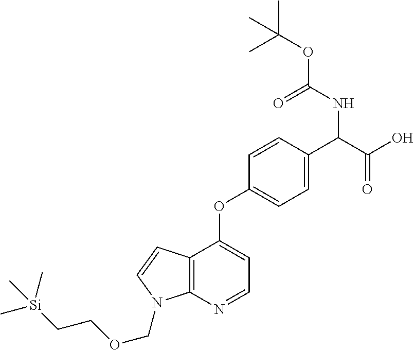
C12=C(N=CC=C1OC1=CC=C(C(C(=O)O)NC(=O)OC(C)(C)C)C=C1)N(COCC[Si](C)(C)C)C=C2
